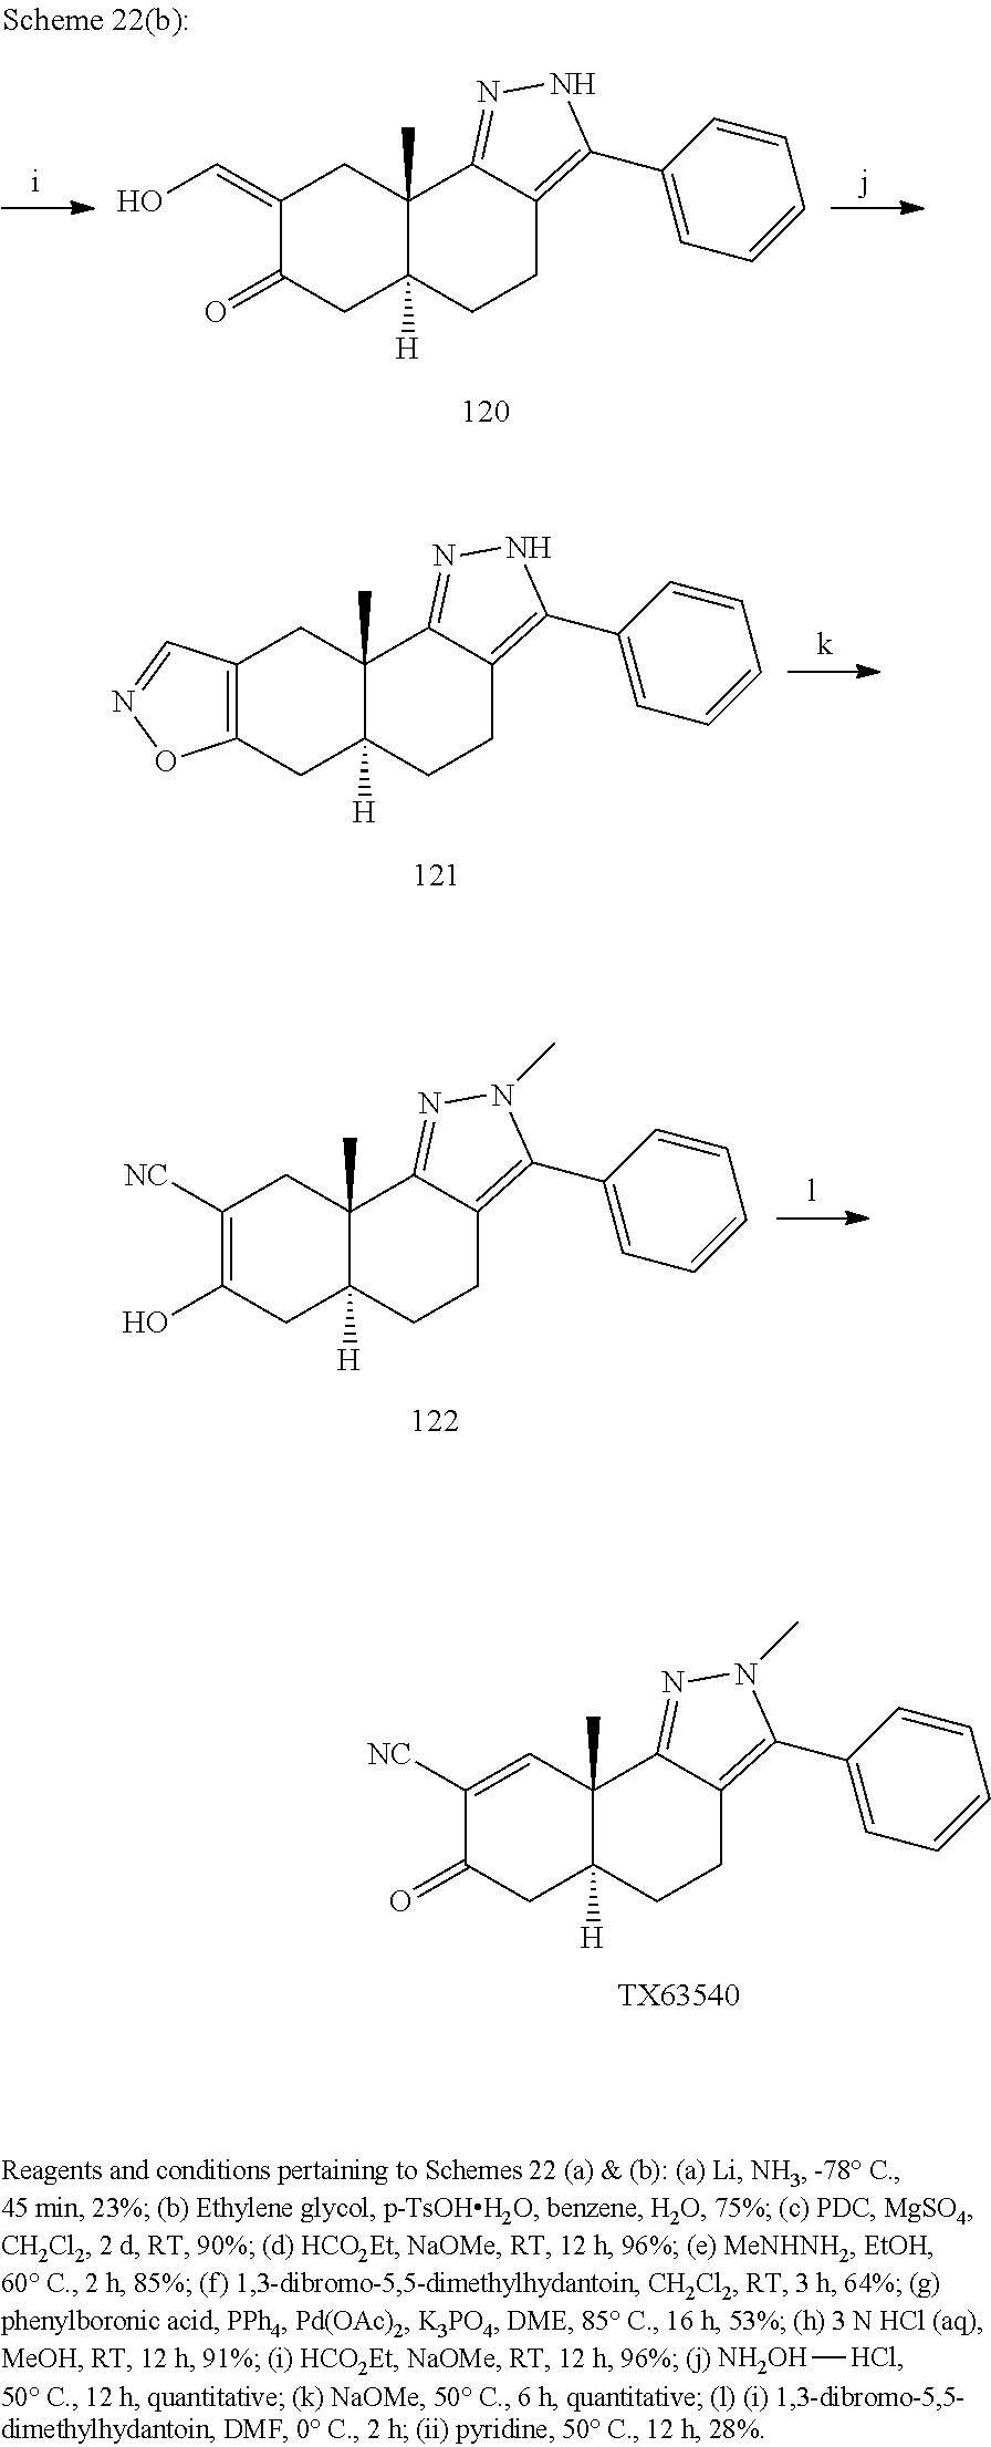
C1(=CO)CC2(C)C([H])(CC1=O)CCC1=C(C3=CC=CC=C3)NN=C21.C12=C(CC3([H])C(C)(C1)C1=NNC(C4=CC=CC=C4)=C1CC3)ON=C2.C1([NC])=C(O)CC2([H])C(C)(C1)C1=NN(C)C(C3=CC=CC=C3)=C1CC2.C1([NC])=CC2(C)C([H])(CC1=O)CCC1=C(C3=CC=CC=C3)N(C)N=C21.[TX63540].[NH2OH][HCl]
